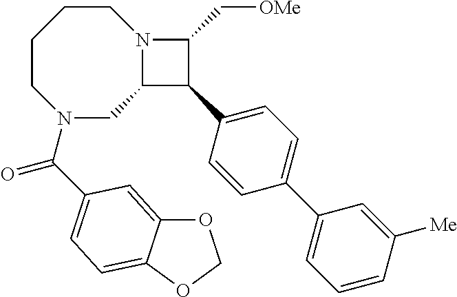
C1CCCN(C(=O)C2=CC=C3C(=C2)OCO3)CC2N1C(C[OMe])C2C1=CC=C(C2=CC=CC([Me])=C2)C=C1
